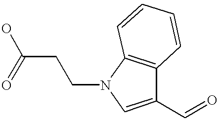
OC(=O)CCN1C2=C(C(C=O)=C1)C=CC=C2
